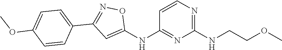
C1=CN=C(NCCOC)N=C1NC1=CC(C2=CC=C(OC)C=C2)=NO1
